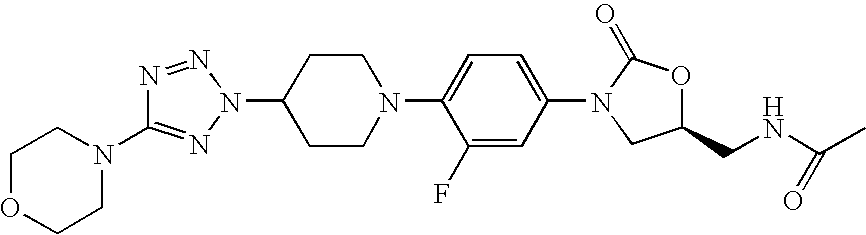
C1(N2C(=O)OC(CNC(C)=O)C2)=CC=C(N2CCC(N3N=C(N4CCOCC4)N=N3)CC2)C(F)=C1
